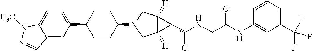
C1(C2CCC(N3CC4([H])C([H])(C3)C4C(NCC(NC3=CC(C(F)(F)F)=CC=C3)=O)=O)CC2)=CC=C2C(=C1)C=NN2C
